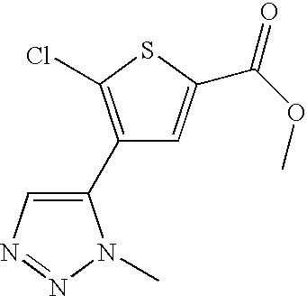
C1(C2=C(Cl)SC(C(=O)OC)=C2)=CN=NN1C
